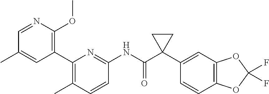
C1=NC(OC)=C(C2=C(C)C=CC(NC(C3(C4=CC5=C(C=C4)OC(F)(F)O5)CC3)=O)=N2)C=C1C
